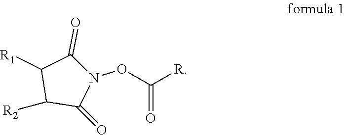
[R]C(ON1C(=O)C([R1])C([R2])C1=O)=O
